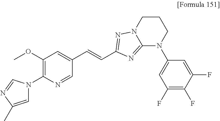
C1=NC(N2C=C(C)N=C2)=C(OC)C=C1C=CC1=NN2C(=N1)N(C1=CC(F)=C(F)C(F)=C1)CCC2
